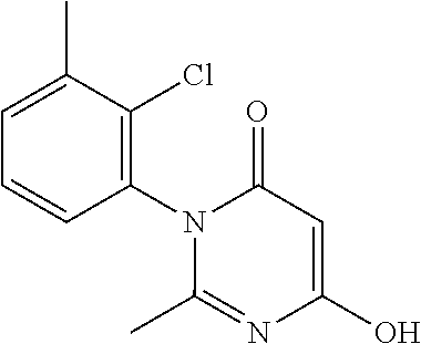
C1(N2C(=O)C=C(O)N=C2C)=C(Cl)C(C)=CC=C1
